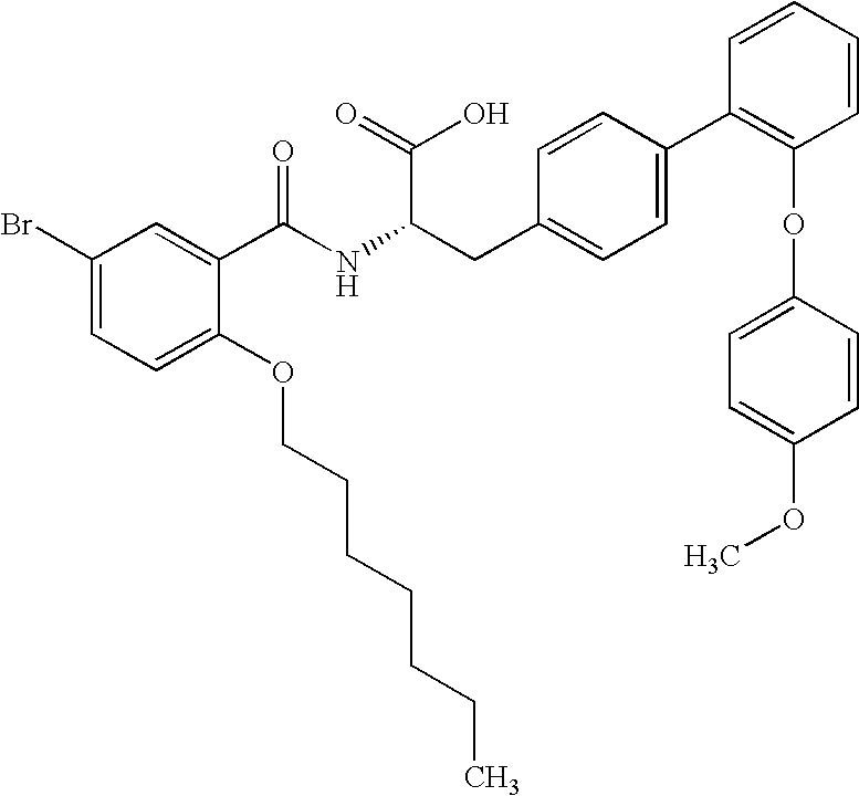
C1(Br)=CC=C(OCCCCCCC)C(C(NC(CC2=CC=C(C3=C(OC4=CC=C(OC)C=C4)C=CC=C3)C=C2)C(=O)O)=O)=C1
